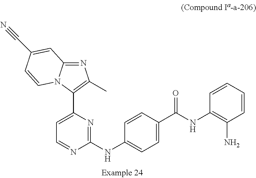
C1(NC2=CC=C(C(NC3=C(N)C=CC=C3)=O)C=C2)=NC(C2=C(C)N=C3N2C=CC(C#N)=C3)=CC=N1
